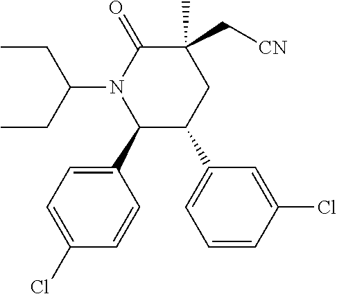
C1(C2=CC=C(Cl)C=C2)C(C2=CC=CC(Cl)=C2)CC(C)(C[CN])C(=O)N1C(CC)CC
